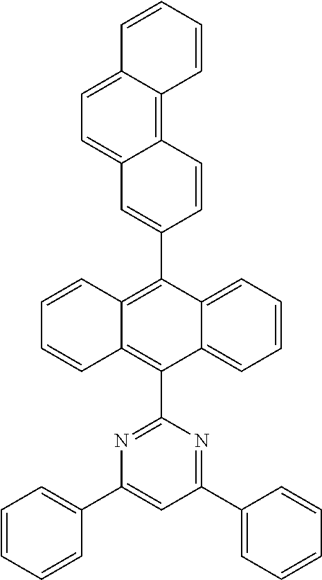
C1(C2=C3C(=C(C4=NC(C5=CC=CC=C5)=CC(C5=CC=CC=C5)=N4)C4=CC=CC=C24)C=CC=C3)=CC2=CC=C3C(=C2C=C1)C=CC=C3
